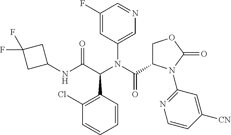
N1=CC(F)=CC(N(C(=O)C2COC(=O)N2C2=NC=CC([CN])=C2)C(C(NC2CC(F)(F)C2)=O)C2=C(Cl)C=CC=C2)=C1
